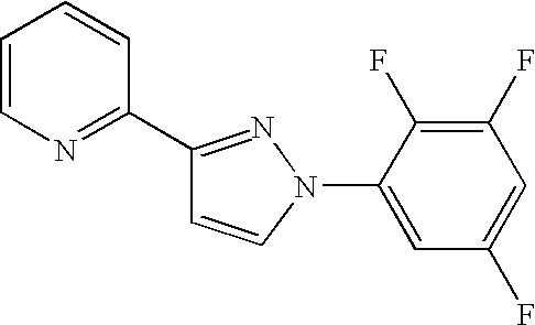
C1(C2=NC=CC=C2)=NN(C2=CC(F)=CC(F)=C2F)C=C1
